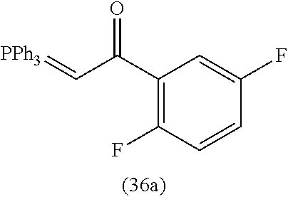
FC1=C(C(C=[PPh3])=O)C=C(F)C=C1
